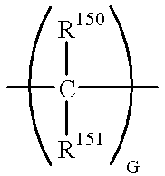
[R150]C(C)(C)[R151]
